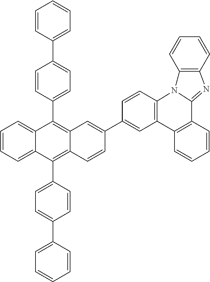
C12=C(C3=CC=C(C4=CC=CC=C4)C=C3)C3=CC=CC=C3C(C3=CC=C(C4=CC=CC=C4)C=C3)=C1C=CC(C1=CC3=C(C=C1)N1C(=NC4=C1C=CC=C4)C1=C3C=CC=C1)=C2
